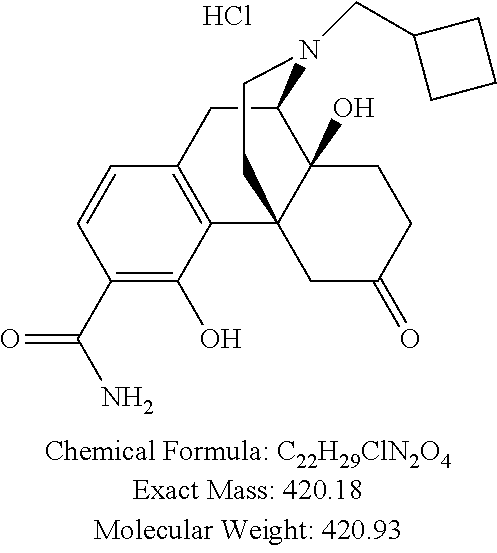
C1=CC(C(N)=O)=C(O)C2=C1CC1C3(O)C2(CC(=O)CC3)CCN1CC1CCC1.Cl
